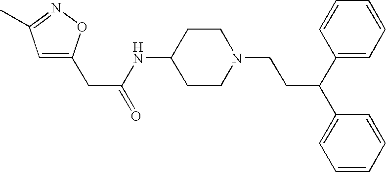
C1(NC(CC2=CC(C)=NO2)=O)CCN(CCC(C2=CC=CC=C2)C2=CC=CC=C2)CC1
